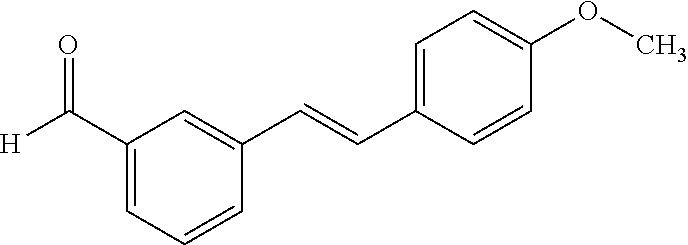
C1(C(=O)[H])=CC=CC(C=CC2=CC=C(OC)C=C2)=C1
